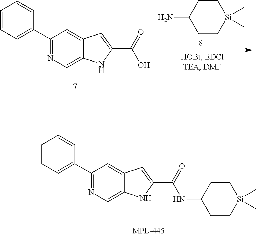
C1=C2C(=CC(C3=CC=CC=C3)=N1)C=C(C(=O)NC1CC[Si](C)(C)CC1)N2.C1=C2C(=CC(C3=CC=CC=C3)=N1)C=C(C(=O)O)N2.NC1CC[Si](C)(C)CC1
